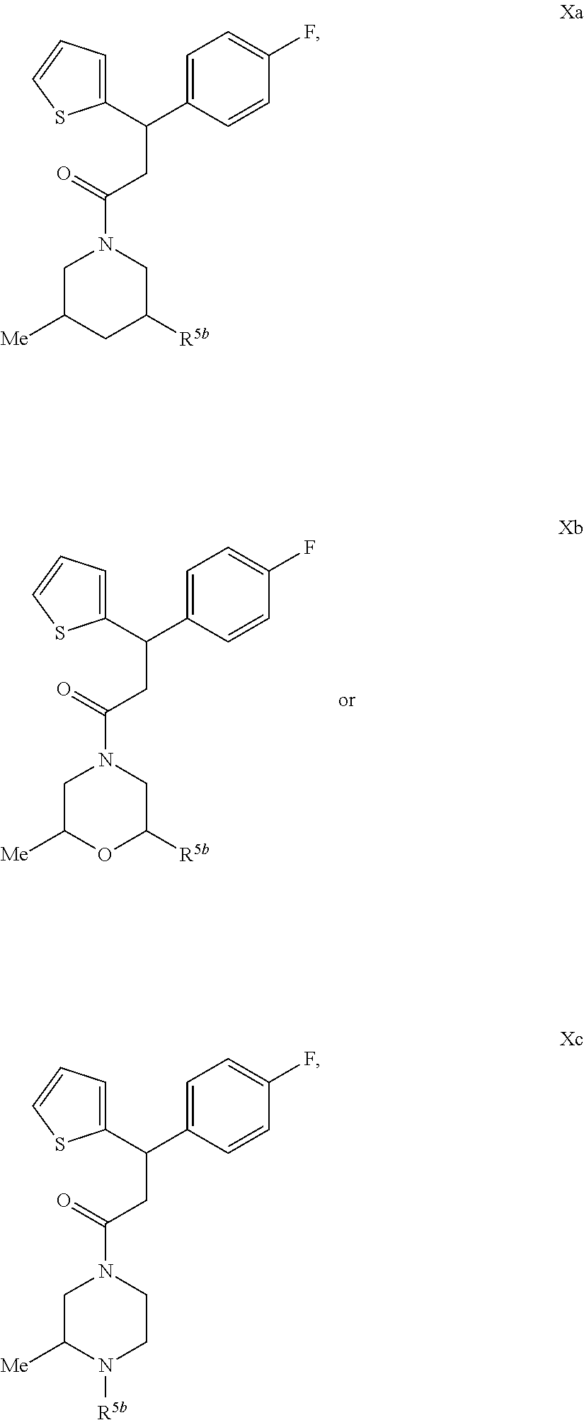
C(CC(=O)N1CC([Me])CC([R5b])C1)(C1=CC=C(F)C=C1)C1=CC=CS1.C(CC(=O)N1CC([Me])N([R5b])CC1)(C1=CC=C(F)C=C1)C1=CC=CS1.C(CC(=O)N1CC([Me])OC([R5b])C1)(C1=CC=C(F)C=C1)C1=CC=CS1
